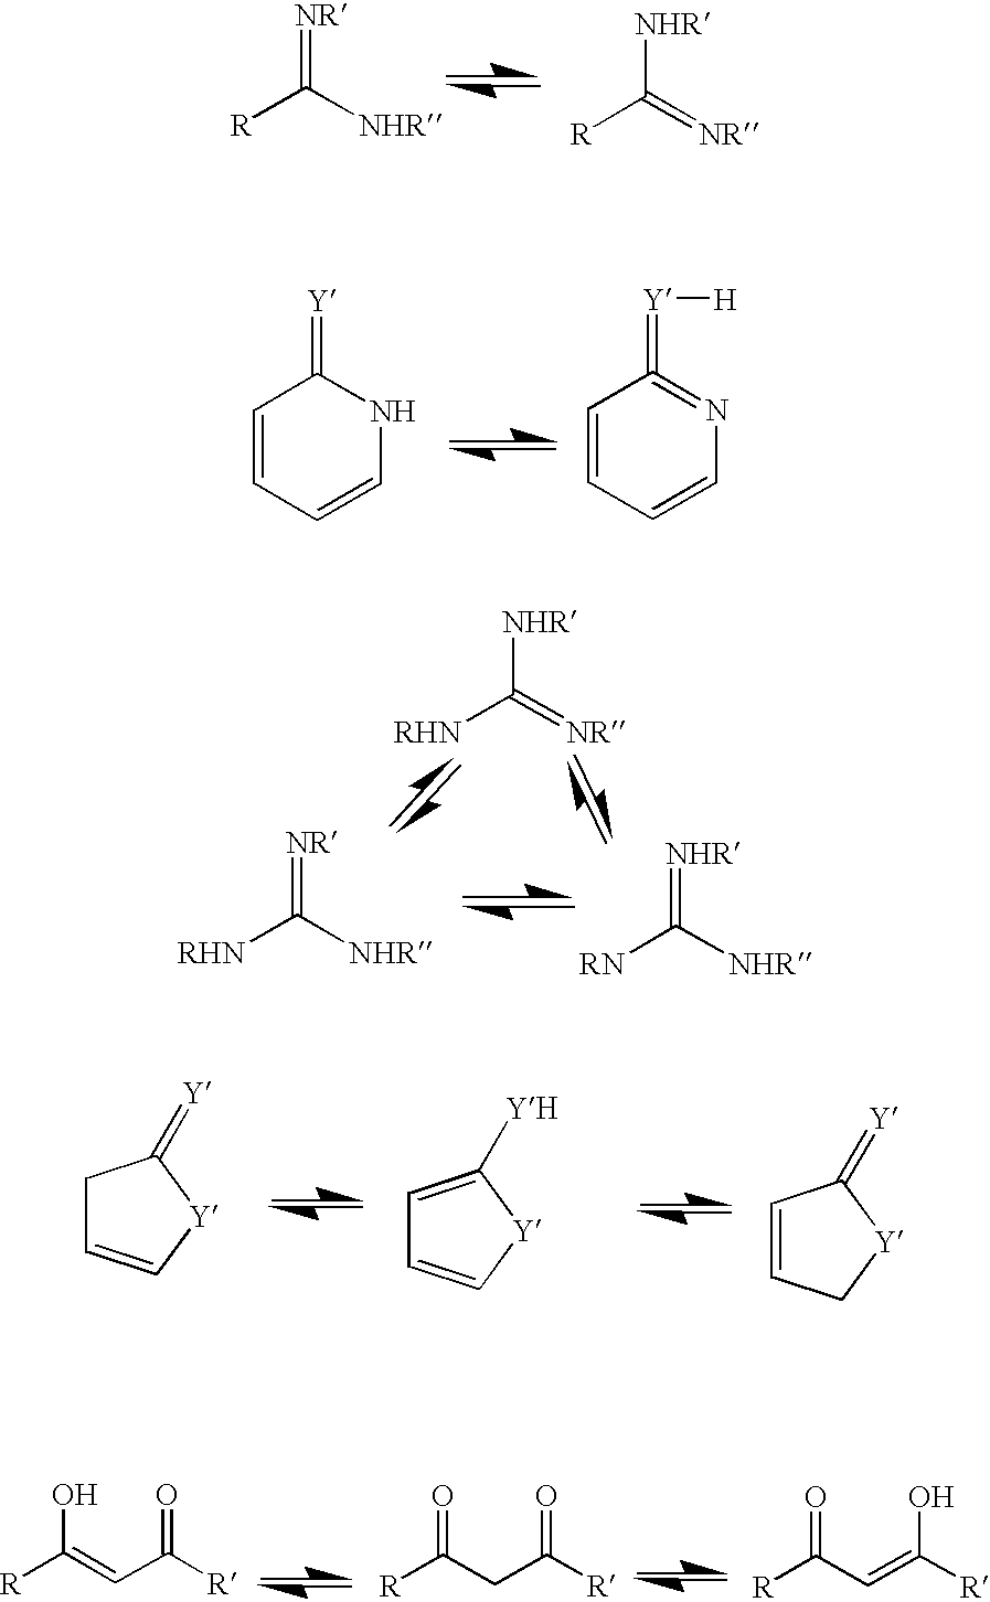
[R]C([NHR])=[NR].[R]C(=[NR])[NHR].[RHN]C(=[NR])[NHR].[RHN]C([NHR])=[NR].[RN]C([NHR])=[NHR].C1=CC=CNC1=[Y].C1=CC=CN=C1=[Y][H].C1C=C[Y]C1=[Y].C1=C([YH])[Y]C=C1.C1=CC[Y]C1=[Y].[R]C(=CC([R])=O)O.[R]C(CC([R])=O)=O.[R]C(C=C([R])O)=O
